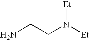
NCCN([Et])[Et]
